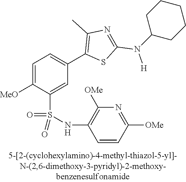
C1=C([MeO])C(S(NC2=C([OMe])N=C([OMe])C=C2)(=O)=O)=CC(C2=C(C)N=C(N([H])C3CCCCC3)S2)=C1
